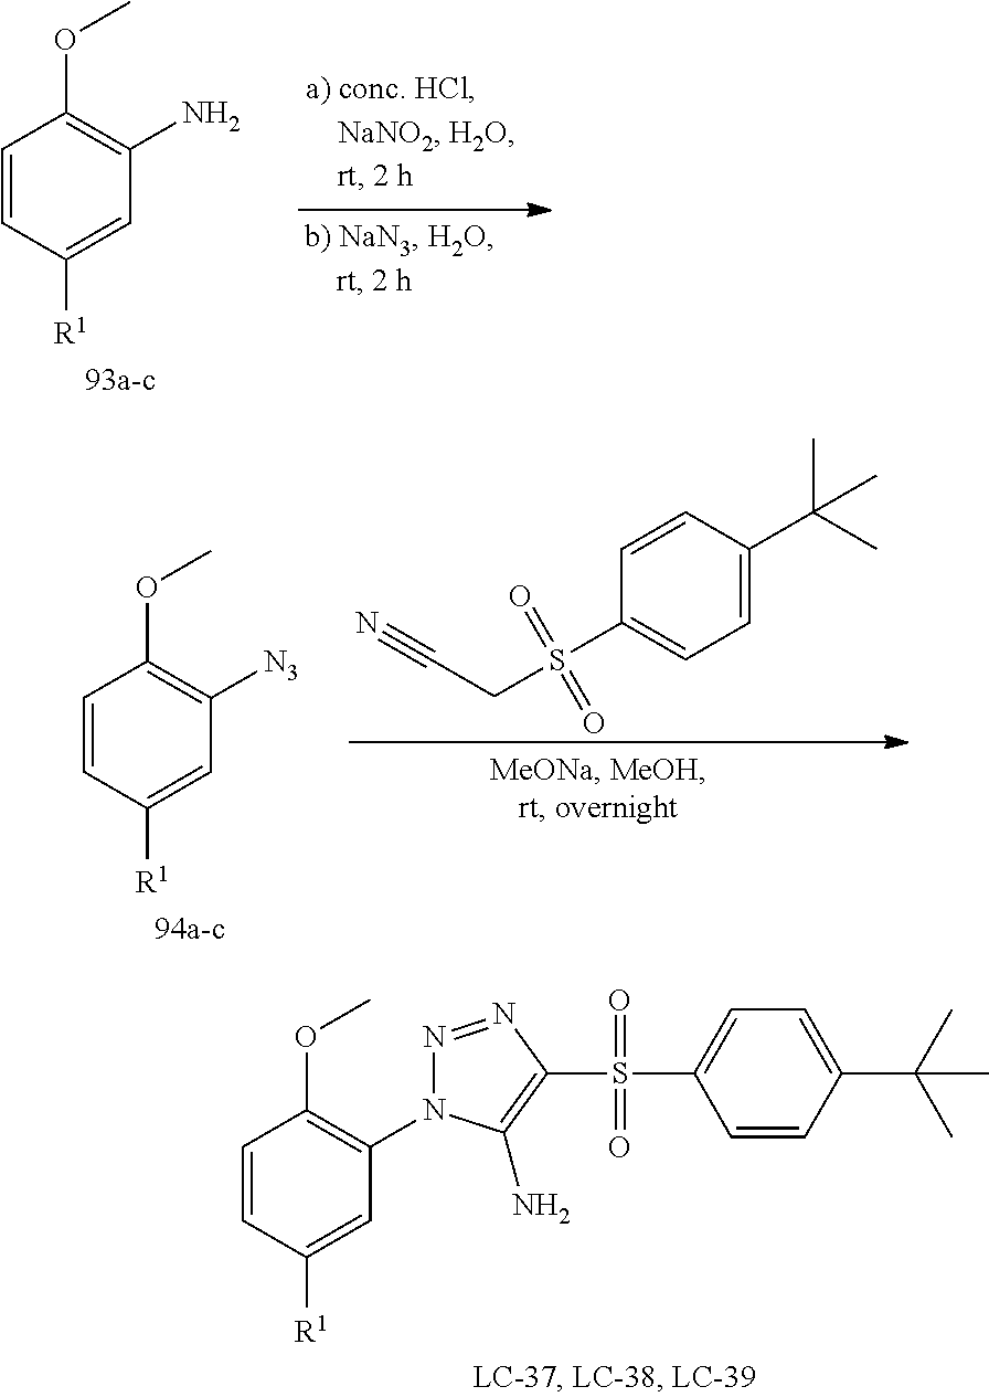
C1=CC([R1])=CC(N)=C1OC.C1=CC([R1])=CC([N3])=C1OC.C1=C(C(C)(C)C)C=CC(S(CC#N)(=O)=O)=C1.C1=CC([R1])=CC(N2N=NC(S(C3=CC=C(C(C)(C)C)C=C3)(=O)=O)=C2N)=C1OC
